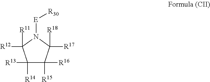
C1([R13])([R14])C([R15])([R16])C([R18])([R17])N([E][R30])C1([R11])[R12]
